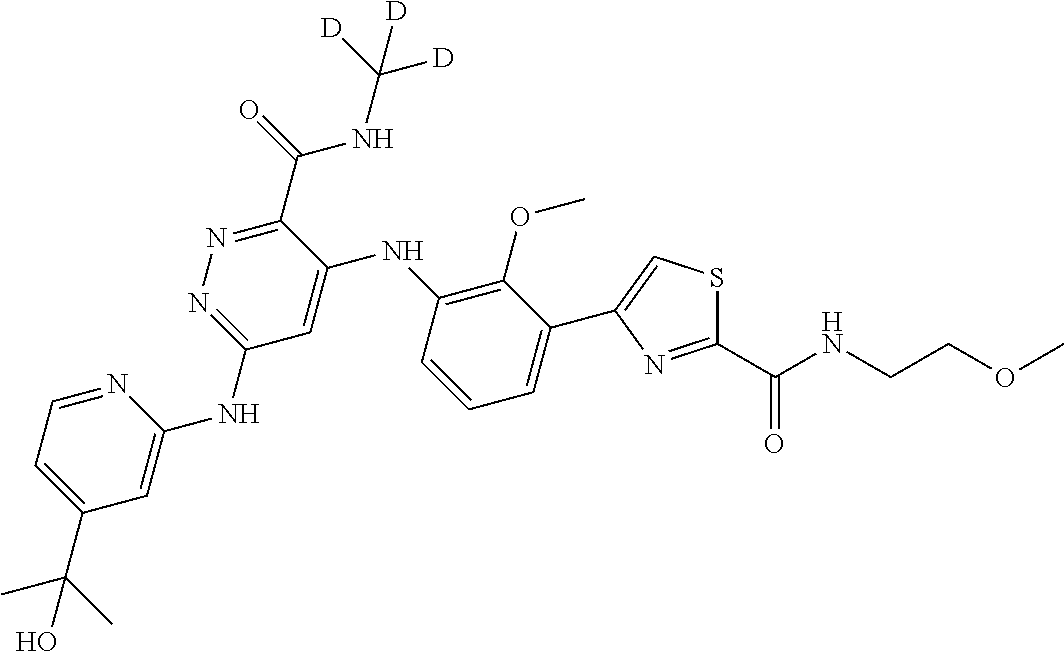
C1(C2=CSC(C(NCCOC)=O)=N2)=CC=CC(NC2=CC(NC3=CC(C(C)(C)O)=CC=N3)=NN=C2C(=O)NC([D])([D])[D])=C1OC
